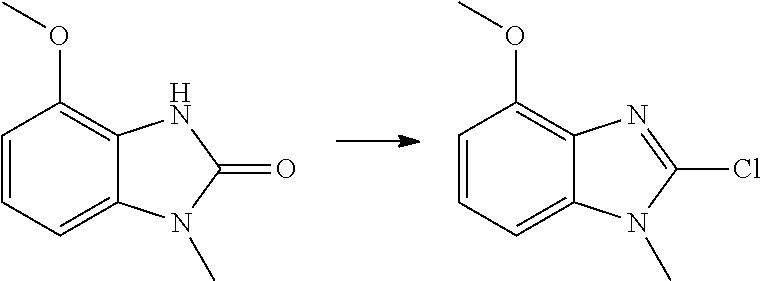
C1=CC=C2C(=C1OC)N=C(Cl)N2C.C1=CC=C2C(=C1OC)NC(=O)N2C
